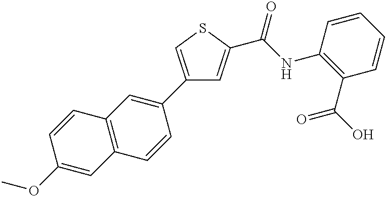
C1(C2=CC3=C(C=C2)C=C(OC)C=C3)=CSC(C(NC2=C(C(O)=O)C=CC=C2)=O)=C1
